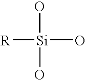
O[Si]([R])(O)O
